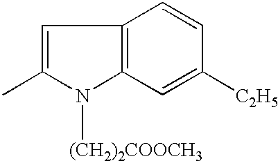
C1=C(C)N([(CH2)2COOCH3])C2=C1C=CC([C2H5])=C2
